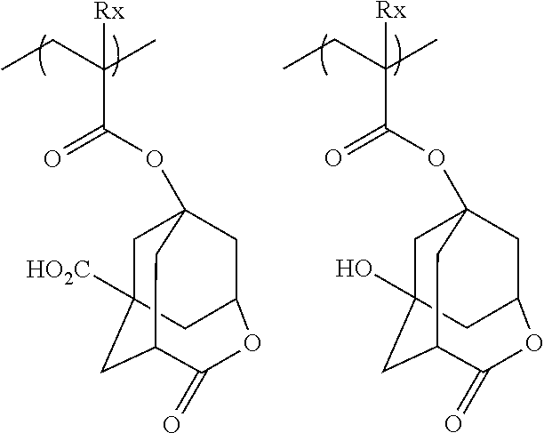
CCC(C)(C(=O)OC12CC3([HO2C])CC(C(=O)OC(C1)C3)C2)[Rx].CCC(C)(C(=O)OC12CC3(O)CC(C(=O)OC(C1)C3)C2)[Rx]
